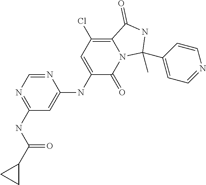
N1=CN=C(NC(C2CC2)=O)C=C1NC1=CC(Cl)=C2N(C1=O)C(C)(C1=CC=NC=C1)NC2=O
